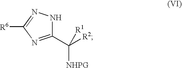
C1(C([R2])([NHPG])[R1])=NC([R6])=NN1
